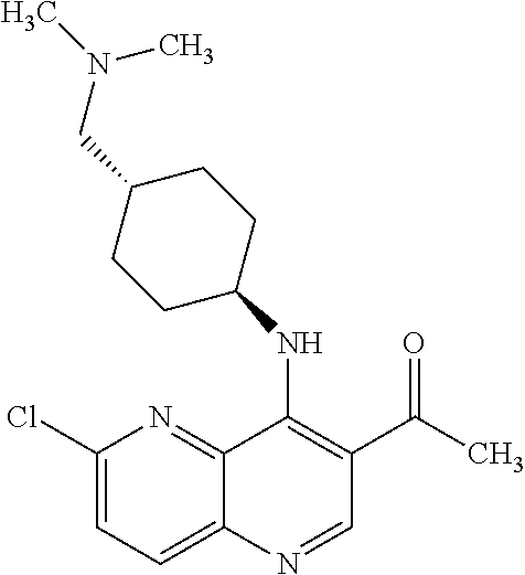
C1(Cl)=CC=C2C(=N1)C(NC1CCC(CN(C)C)CC1)=C(C(C)=O)C=N2
